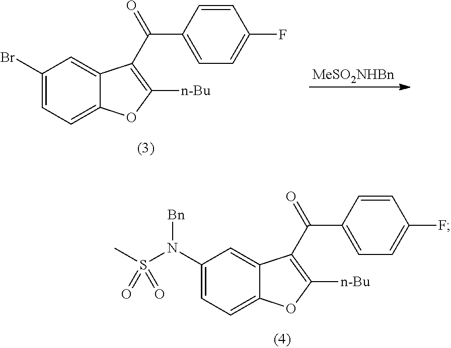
C1(N(S(C)(=O)=O)[Bn])=CC=C2C(=C1)C(C(C1=CC=C(F)C=C1)=O)=C([n-Bu])O2.C1(Br)=CC=C2C(=C1)C(C(C1=CC=C(F)C=C1)=O)=C([n-Bu])O2.[MeSO2NHBn]
